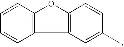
C1=CC=CC2=C1OC1=C2C=C(C)C=C1
